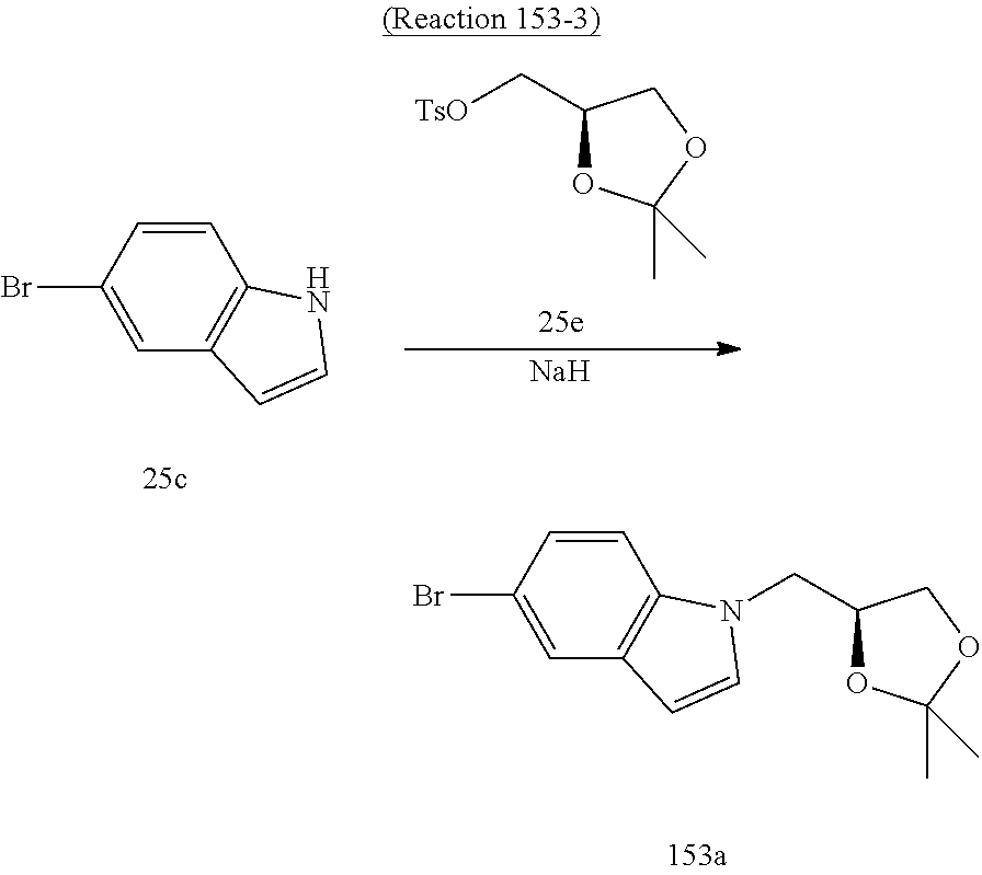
C1=CC(Br)=CC2=C1N(CC1OC(C)(C)OC1)C=C2.C1=CC(Br)=CC2=C1NC=C2.C1(C[TsO])OC(C)(C)OC1.[Na]
